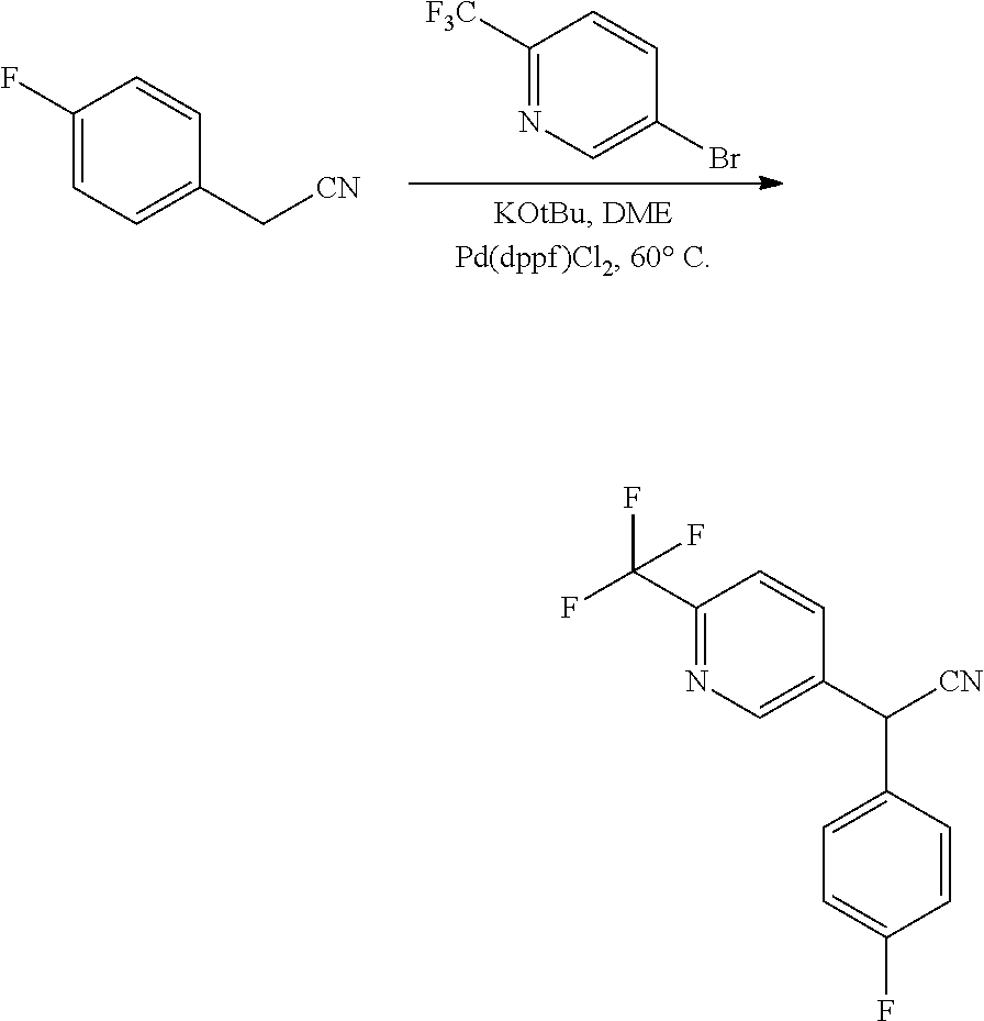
C1(F)=CC=C(C[CN])C=C1.C1([F3C])=NC=C(Br)C=C1.C1(C(F)(F)F)=NC=C(C([CN])C2=CC=C(F)C=C2)C=C1
